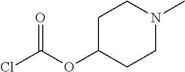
C1C(OC(Cl)=O)CCN(C)C1
